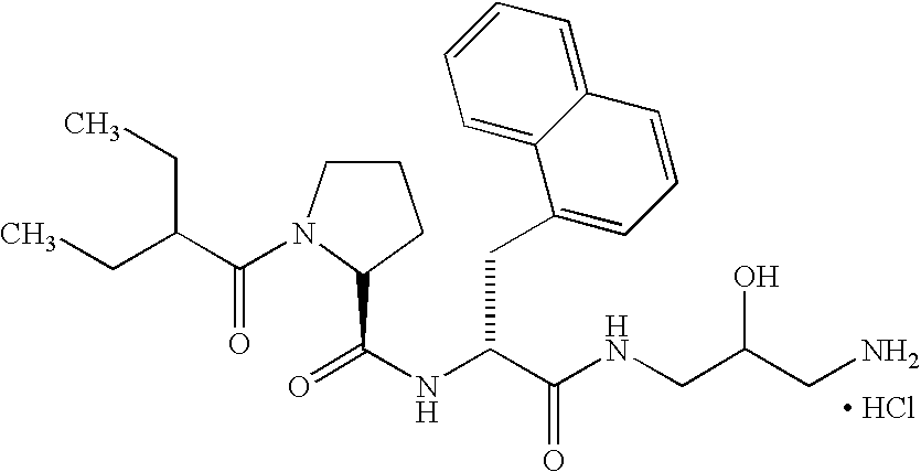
[ HCl].C1CN(C(C(CC)CC)=O)C(C(NC(C(NCC(CN)O)=O)CC2=CC=CC3=CC=CC=C23)=O)C1
